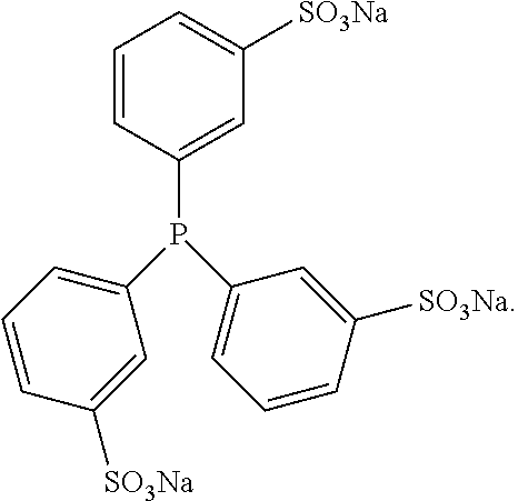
C1=CC(P(C2=CC=CC([SO3Na])=C2)C2=CC=CC([SO3Na])=C2)=CC([SO3Na])=C1
